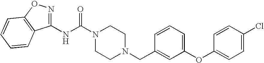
N(C(N1CCN(CC2=CC(OC3=CC=C(Cl)C=C3)=CC=C2)CC1)=O)C1=NOC2=C1C=CC=C2
